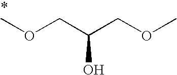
COCC(COC)O
